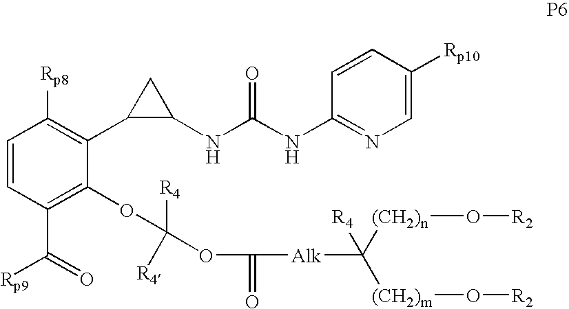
C1=CC(C(=O)[Rp9])=C(OC([R4])(OC([Alk]C([(CH2)m]O[R2])([(CH2)n]O[R2])[R4])=O)[R4])C(C2C(NC(NC3=NC=C([Rp10])C=C3)=O)C2)=C1[Rp8]
